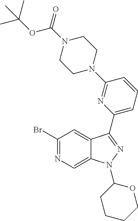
BrC1=NC=C2C(=C1)C(C1=CC=CC(N3CCN(C(=O)OC(C)(C)C)CC3)=N1)=NN2C1CCCCO1
